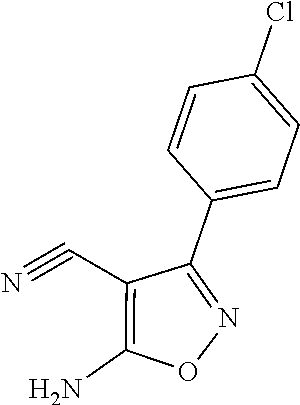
C1=CC(C2=NOC(N)=C2C#N)=CC=C1Cl
